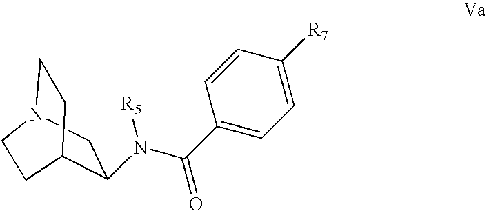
N12CC(N(C(C3=CC=C([R7])C=C3)=O)[R5])C(CC1)CC2
